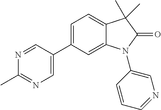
C1=C(C2=CN=C(C)N=C2)C=C2C(=C1)C(C)(C)C(=O)N2C1=CN=CC=C1
